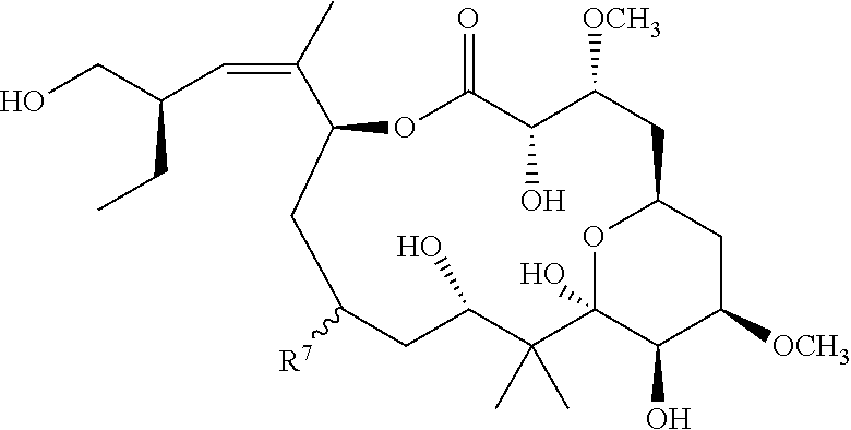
O1C(=O)C(O)C([OCH3])CC2CC([OCH3])C(O)C(O)(O2)C(C)(C)C(O)CC([R7])CC1C(C)=CC(CO)CC
